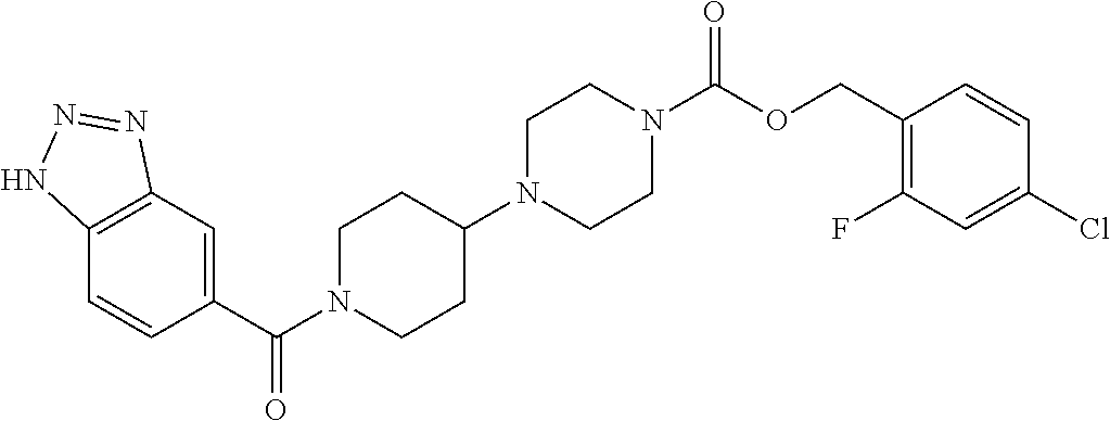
C12=C(C=C(C(N3CCC(N4CCN(C(OCC5=C(F)C=C(Cl)C=C5)=O)CC4)CC3)=O)C=C1)N=NN2
